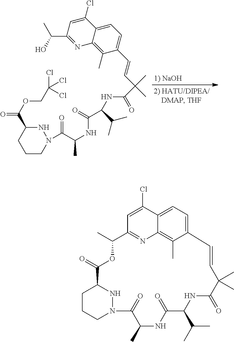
N1C(C(OCC(Cl)(Cl)Cl)=O)CCCN1C(C(NC(=O)C(NC(=O)C(C=CC1=CC=C2C(=C1C)N=C(C(C)O)C=C2Cl)(C)C)C(C)C)C)=O.C1CCN2NC1C(=O)OC(C)C1=NC3=C(C)C(=CC=C3C(Cl)=C1)C=CC(C)(C)C(=O)NC(C(C)C)C(=O)NC(C)C2=O
